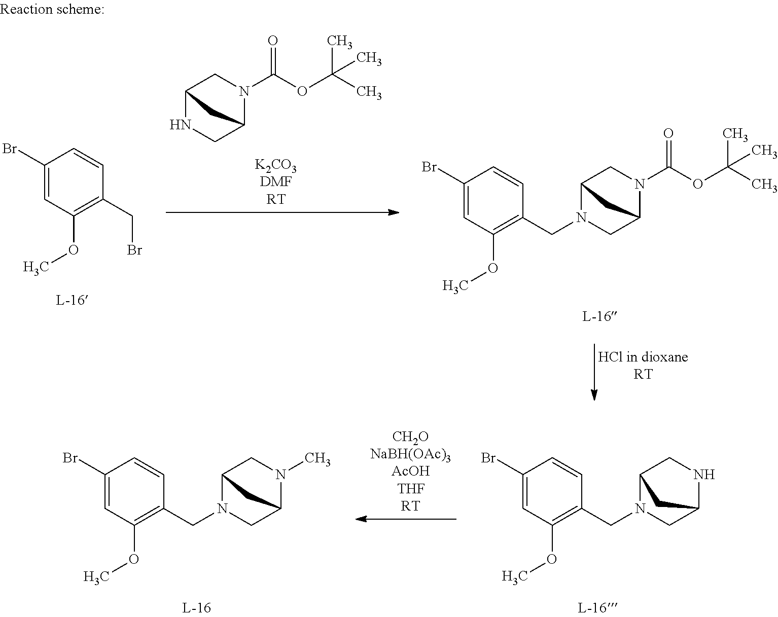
C1(Br)=CC(OC)=C(CN2CC3NCC2C3)C=C1.C1(Br)=CC(OC)=C(CN2CC3N(C)CC2C3)C=C1.C1(Br)=CC(OC)=C(CN2CC3N(C(OC(C)(C)C)=O)CC2C3)C=C1.C1(Br)=CC(OC)=C(CBr)C=C1.C12NCC(N(C(OC(C)(C)C)=O)C1)C2
